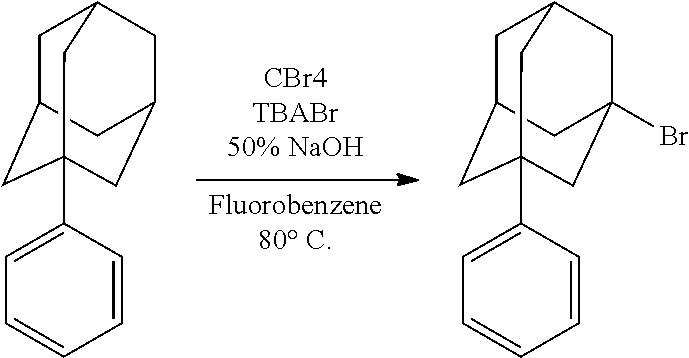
C1C2CC3(C4=CC=CC=C4)CC(CC1C3)C2.[Fluorobenzene80 C].C1C2CC3(C4=CC=CC=C4)CC(Br)(CC1C3)C2
